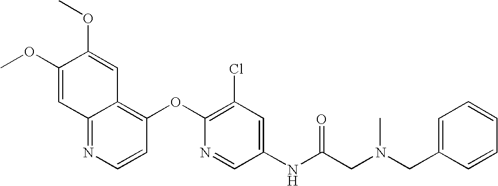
C1(OC)=CC2=NC=CC(OC3=C(Cl)C=C(NC(CN(CC4=CC=CC=C4)C)=O)C=N3)=C2C=C1OC
